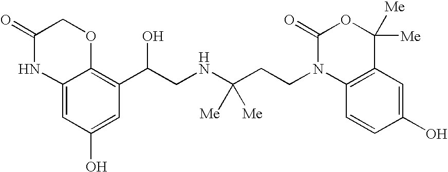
C12=CC(O)=CC(C(CNC(CCN3C4=C(C([Me])([Me])OC3=O)C=C(O)C=C4)([Me])[Me])O)=C1OCC(=O)N2
